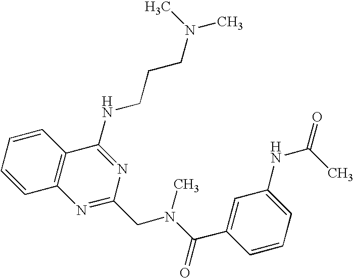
C1=CC=CC2=C1N=C(CN(C(=O)C1=CC(NC(=O)C)=CC=C1)C)N=C2NCCCN(C)C
